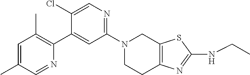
N1(C2=NC=C(Cl)C(C3=C(C)C=C(C)C=N3)=C2)CCC2=C(C1)SC(NCC)=N2
